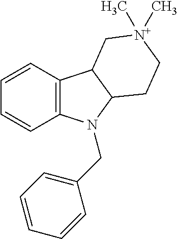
C1=CC2=C(C=C1)N(CC1=CC=CC=C1)C1C2C[N+](C)(C)CC1
